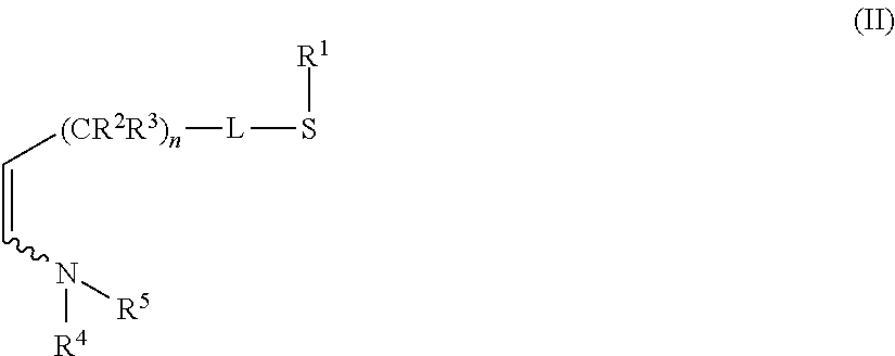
C([(CR2R3)n][L]S[R1])=CN([R4])[R5]
